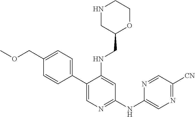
N1CC(CNC2=CC(NC3=CN=C([CN])C=N3)=NC=C2C2=CC=C(COC)C=C2)OCC1
